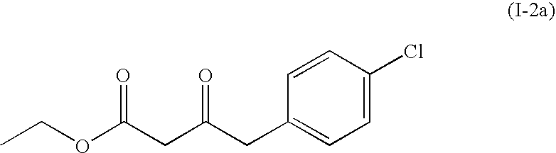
CCOC(CC(CC1=CC=C(Cl)C=C1)=O)=O
